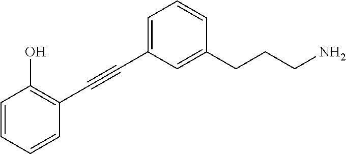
C1=C(C#CC2=C(O)C=CC=C2)C=C(CCCN)C=C1
